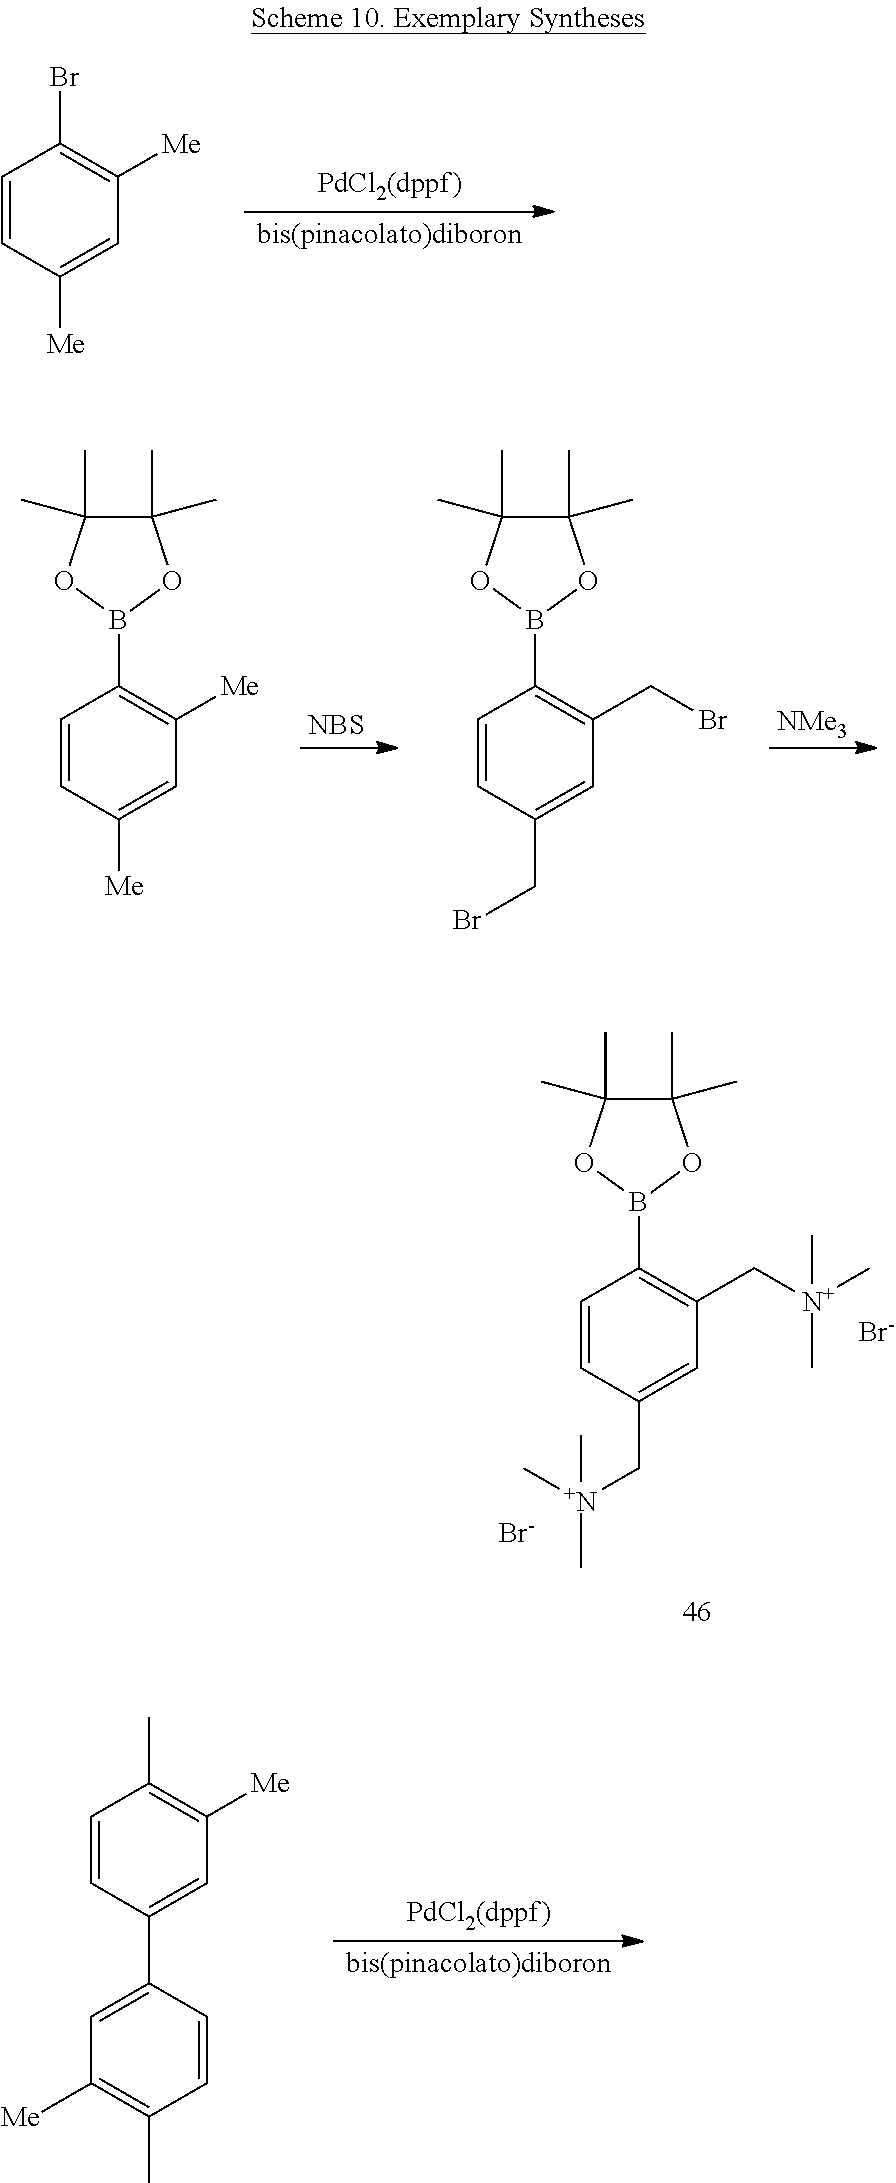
C1=CC(C[N+](C)(C)C)=CC(C[N+](C)(C)C)=C1B1OC(C)(C)C(C)(C)O1.[Br-].[Br-].C1=CC([Me])=CC([Me])=C1Br.[NBS].[NMe3].C1=CC([Me])=CC([Me])=C1B1OC(C)(C)C(C)(C)O1.C1=CC(CBr)=CC(CBr)=C1B1OC(C)(C)C(C)(C)O1.C1=C(C2=CC([Me])=C(C)C=C2)C=CC(C)=C1[Me]
